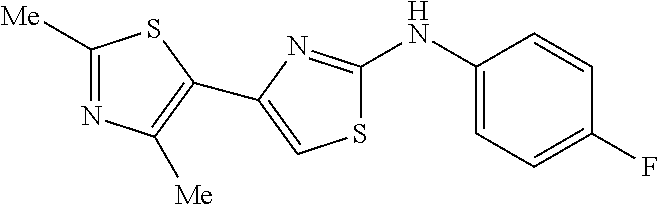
C1([Me])=NC([Me])=C(C2=CSC(NC3=CC=C(F)C=C3)=N2)S1
